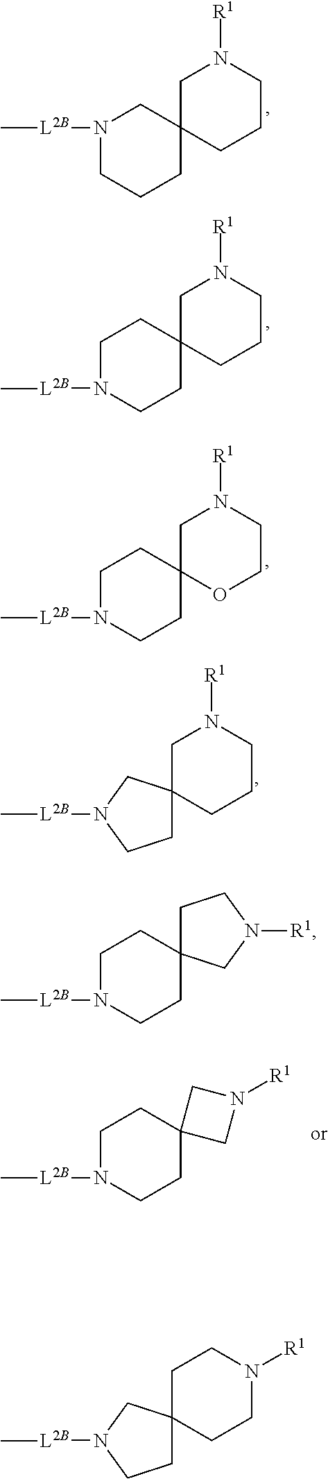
C1CN([R1])CC2(O1)CCN([L2B]C)CC2.C1CN([R1])CC2(C1)CN([L2B]C)CCC2.C1CN([R1])CC2(C1)CCN([L2B]C)CC2.C1CN([R1])CC2(C1)CCN([L2B]C)C2.C1N([R1])CCC2(C1)CCN([L2B]C)C2.C1CN([L2B]C)CCC12CN([R1])C2.C1CN([L2B]C)CCC12CCN([R1])C2
